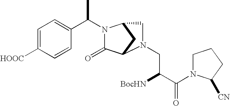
C1=C([HOOC])C=CC(C(C)N2C(=O)C3CC2CN3CC([BocHN])C(=O)N2CCCC2[CN])=C1
